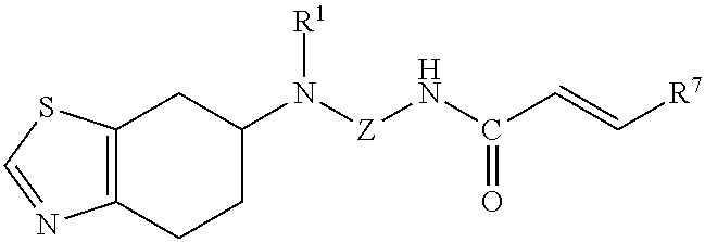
C12=C(CCC(N([Z]NC(C=C[R7])=O)[R1])C1)N=CS2
